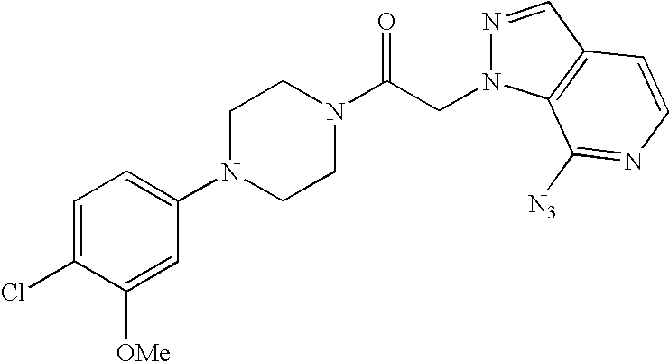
C1=C(Cl)C([OMe])=CC(N2CCN(C(CN3N=CC4=C3C([N3])=NC=C4)=O)CC2)=C1
